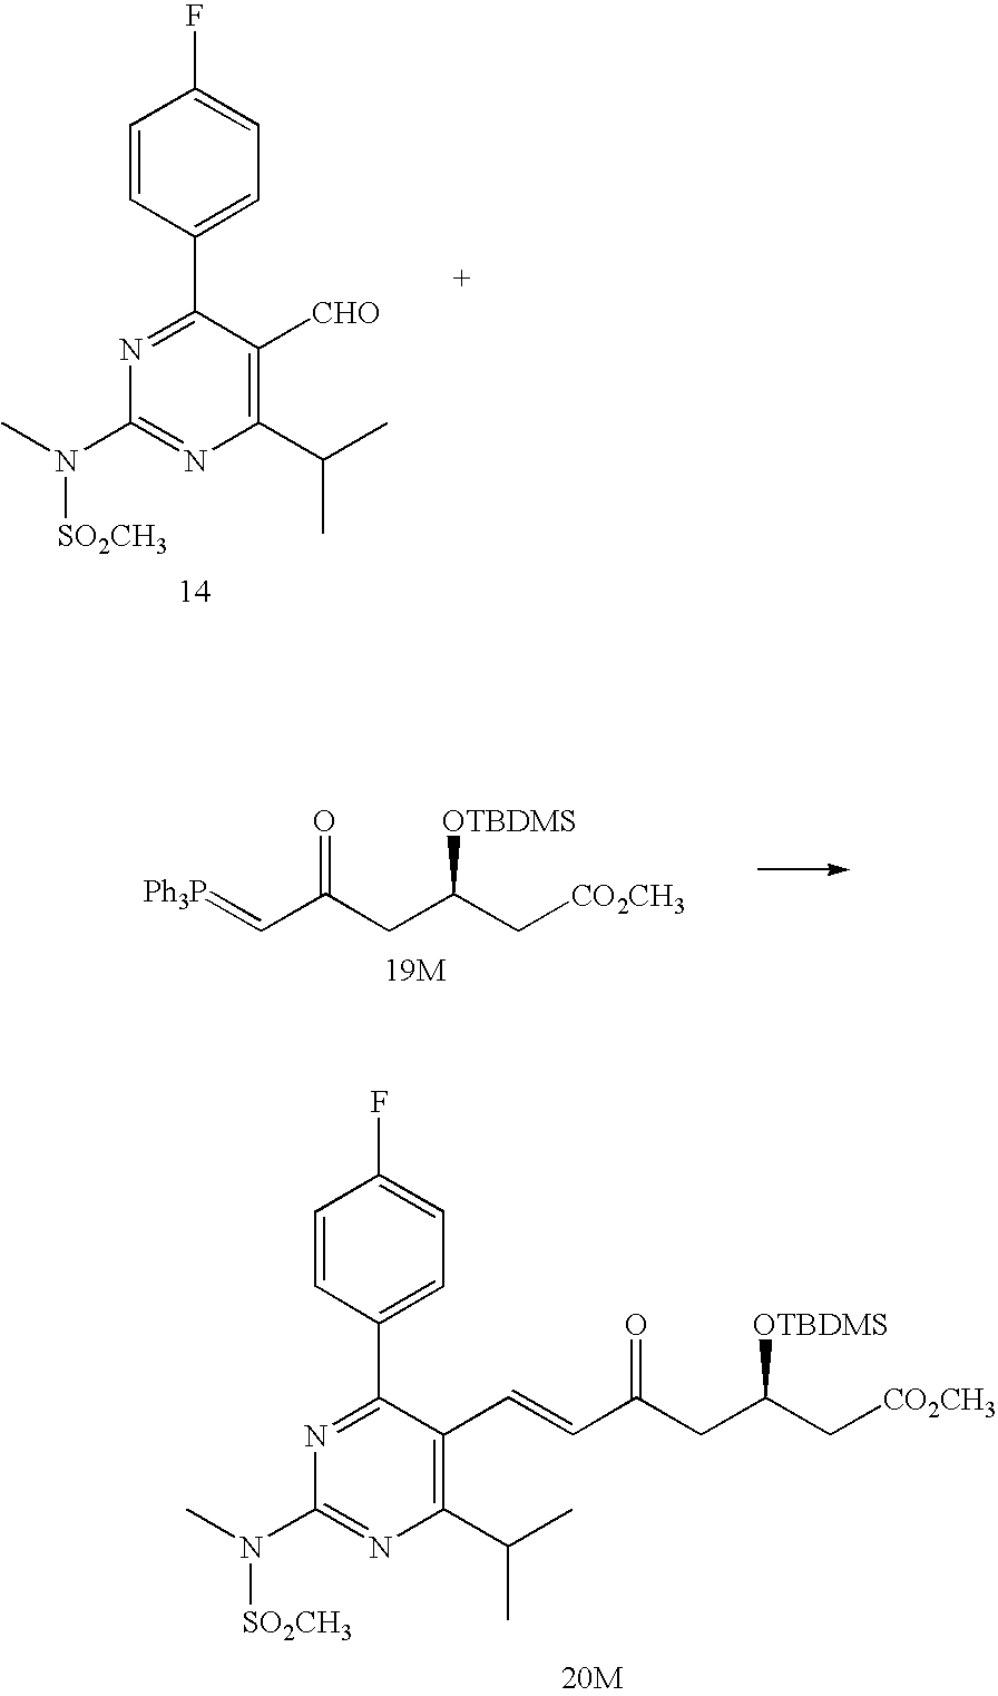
C1=CC(C2=NC(N(C)[SO2CH3])=NC(C(C)C)=C2C=CC(CC(C[CO2CH3])[OTBDMS])=O)=CC=C1F.[20M].C1=CC(C2=NC(N(C)[SO2CH3])=NC(C(C)C)=C2[CHO])=CC=C1F.[Ph3P]=CC(CC(C[CO2CH3])[OTBDMS])=O.[19M]
